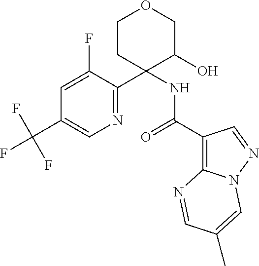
N1=C(C2(NC(C3=C4N(N=C3)C=C(C)C=N4)=O)C(O)COCC2)C(F)=CC(C(F)(F)F)=C1
